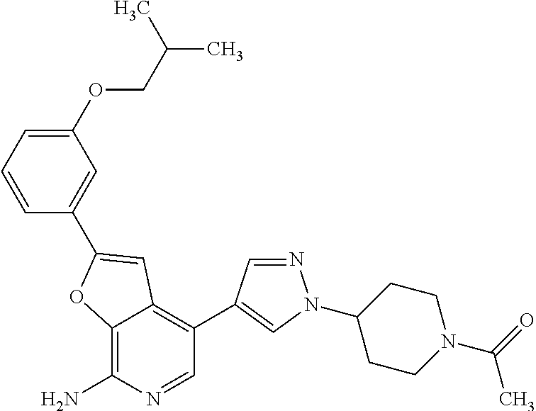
C12=C(N)N=CC(C3=CN(C4CCN(C(=O)C)CC4)N=C3)=C1C=C(C1=CC(OCC(C)C)=CC=C1)O2
